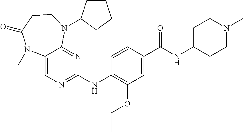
C12=CN=C(NC3=C(OCC)C=C(C(NC4CCN(C)CC4)=O)C=C3)N=C1N(C1CCCC1)CCC(=O)N2C
